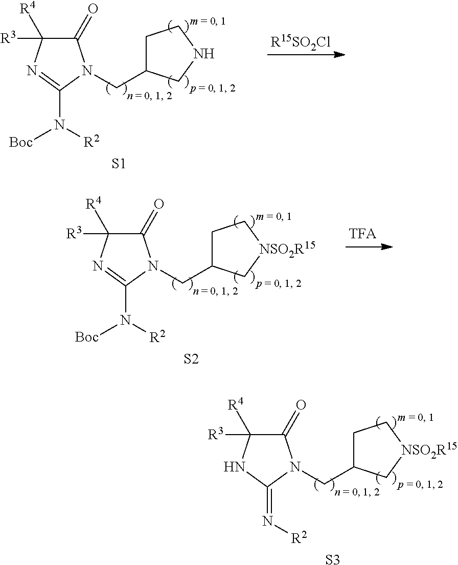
C1(=O)C([R3])([R4])N=C(N([R2])[Boc])N1CC1CCNC1.[S1].[R15SO2Cl].C1(=O)C([R3])([R4])N=C(N([R2])[Boc])N1CC1CC[NSO2R15]C1.[S2].C1(=O)C([R3])([R4])NC(=N[R2])N1CC1CC[NSO2R15]C1.[S3]
